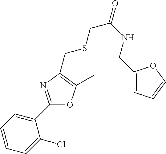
C1=CC=C(Cl)C(C2=NC(CSCC(=O)NCC3=CC=CO3)=C(C)O2)=C1
